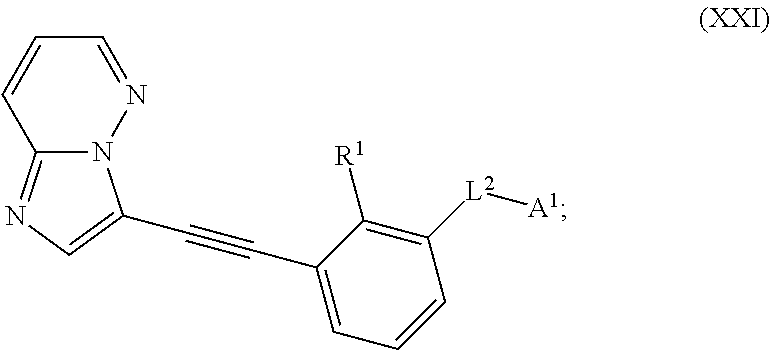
C1=NN2C(=NC=C2C#CC2=CC=CC([L2][A1])=C2[R1])C=C1
